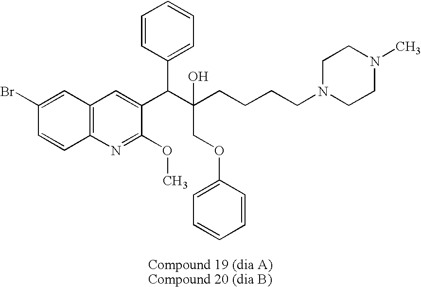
C12=C(N=C(OC)C(C(C(CCCCN3CCN(C)CC3)(O)COC3=CC=CC=C3)C3=CC=CC=C3)=C1)C=CC(Br)=C2
